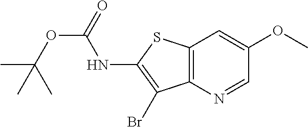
C12=C(N=CC(OC)=C1)C(Br)=C(NC(=O)OC(C)(C)C)S2
